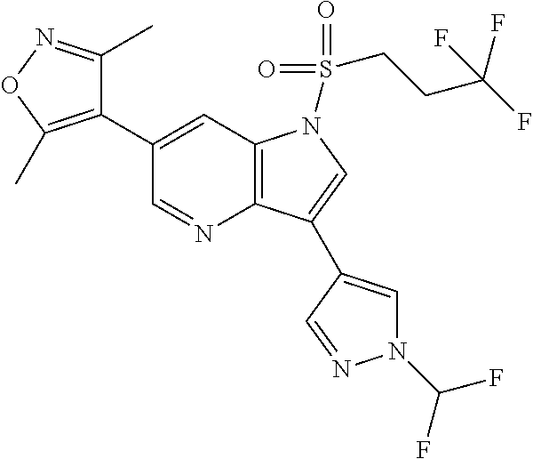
C1(C2=C(C)ON=C2C)=CC2=C(N=C1)C(C1=CN(C(F)F)N=C1)=CN2S(=O)(=O)CCC(F)(F)F
